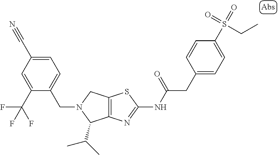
C12=C(N=C(NC(CC3=CC=C(S(=O)(=O)CC)C=C3)=O)S1)C(C(C)C)N(CC1=CC=C(C#N)C=C1C(F)(F)F)C2
